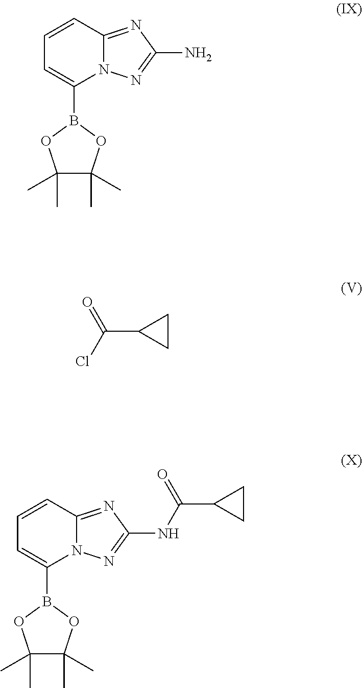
C1=CC2=NC(N)=NN2C(B2OC(C)(C)C(C)(C)O2)=C1.C1CC1C(Cl)=O.C1=CC2=NC(NC(C3CC3)=O)=NN2C(B2OC(C)(C)C(C)(C)O2)=C1
